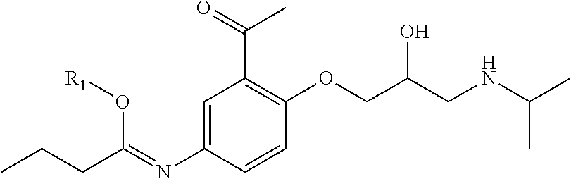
C1=C(N=C(CCC)O[R1])C=CC(OCC(CNC(C)C)O)=C1C(=O)C
